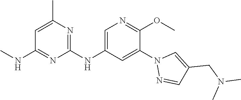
C1(NC2=CN=C(OC)C(N3N=CC(CN(C)C)=C3)=C2)=NC(C)=CC(NC)=N1
